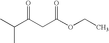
CC(C)C(CC(OCC)=O)=O
